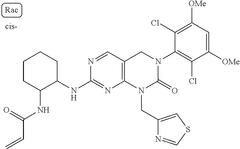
C1(NC2C(NC(=O)C=C)CCCC2)=NC2=C(C=N1)CN(C1=C(Cl)C([OMe])=CC([OMe])=C1Cl)C(=O)N2CC1=CSC=N1
